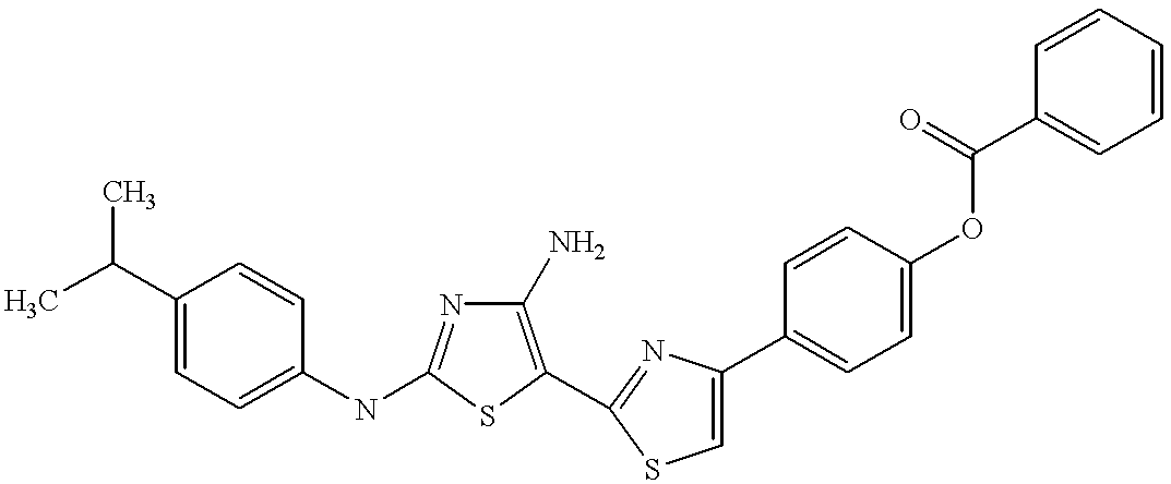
C1(N)=C(C2=NC(C3=CC=C(OC(C4=CC=CC=C4)=O)C=C3)=CS2)SC(NC2=CC=C(C(C)C)C=C2)=N1
